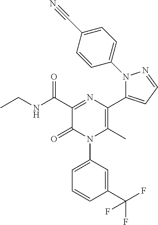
CCNC(C1=NC(C2=CC=NN2C2=CC=C(C#N)C=C2)=C(C)N(C2=CC=CC(C(F)(F)F)=C2)C1=O)=O
